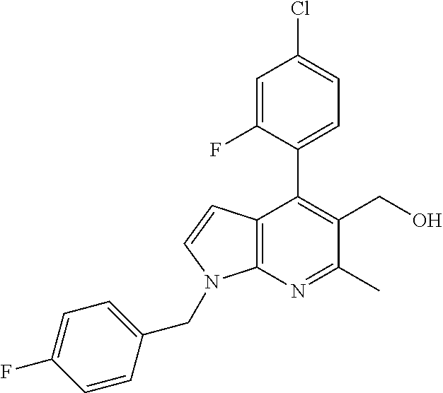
C12=C(N=C(C)C(CO)=C1C1=CC=C(Cl)C=C1F)N(CC1=CC=C(F)C=C1)C=C2
